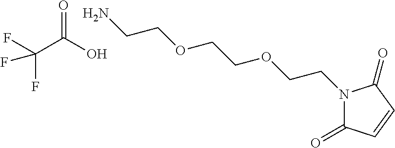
O=C(O)C(F)(F)F.N1(CCOCCOCCN)C(=O)C=CC1=O
